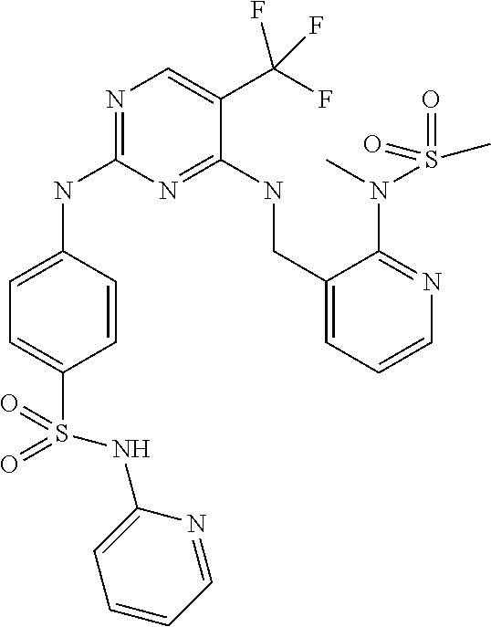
C1=C(NC2=NC=C(C(F)(F)F)C(NCC3=CC=CN=C3N(S(=O)(C)=O)C)=N2)C=CC(S(=O)(NC2=CC=CC=N2)=O)=C1
